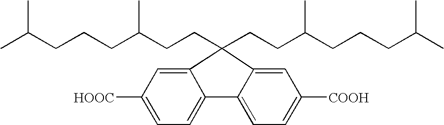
CC(CCCC(CCC1(CCC(CCCC(C)C)C)C2=CC([HOOC])=CC=C2C2=CC=C([COOH])C=C12)C)C
